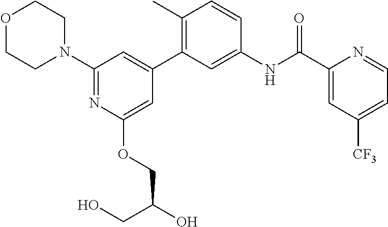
O1CCN(C2=NC(OCC(O)CO)=CC(C3=C(C)C=CC(NC(C4=CC([CF3])=CC=N4)=O)=C3)=C2)CC1
